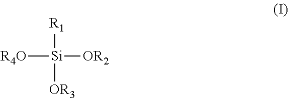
[R4O][Si]([OR2])([R1])[OR3]
